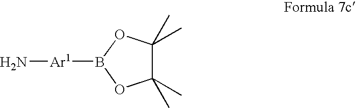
C1(C)(C)C(C)(C)OB([Ar1]N)O1
